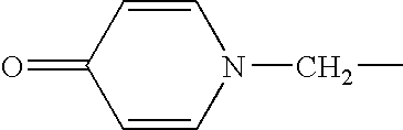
C1=CN(CC)C=CC1=O
